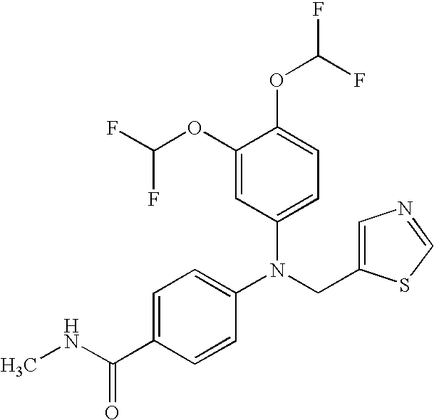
C1=C(OC(F)F)C(OC(F)F)=CC=C1N(CC1=CN=CS1)C1=CC=C(C(NC)=O)C=C1
